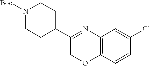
C12=C(C=CC(Cl)=C1)OCC(C1CCN([Boc])CC1)=N2
